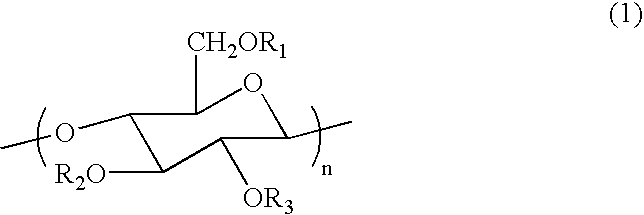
C1(OC)C([R2O])C([OR3])C(C)OC1[CH2OR1]
